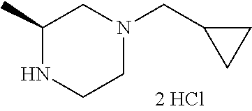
C1C(C)NCCN1CC1CC1
